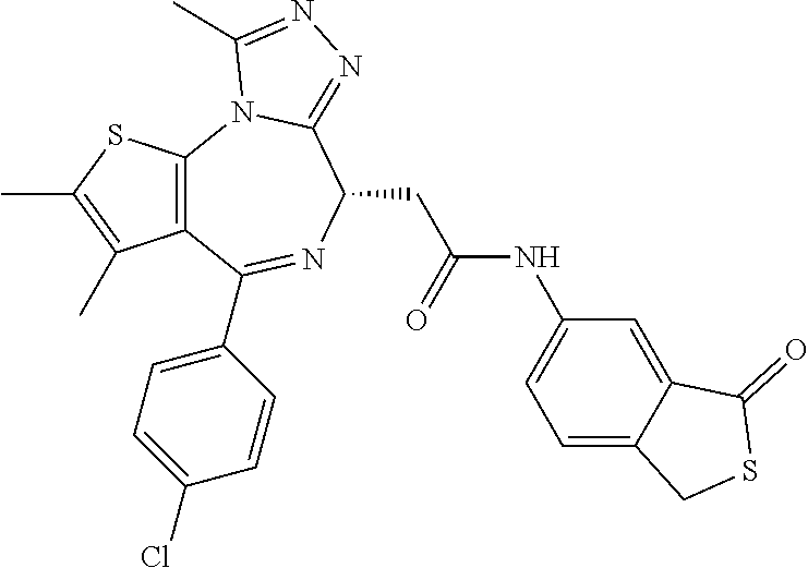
C12=C(SC(C)=C1C)N1C(=NN=C1C)C(CC(NC1=CC=C3C(=C1)C(=O)SC3)=O)N=C2C1=CC=C(Cl)C=C1
